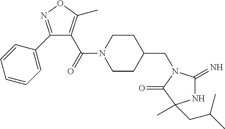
C(N1CCC(CN2C(=N)NC(C)(CC(C)C)C2=O)CC1)(=O)C1=C(C)ON=C1C1=CC=CC=C1
